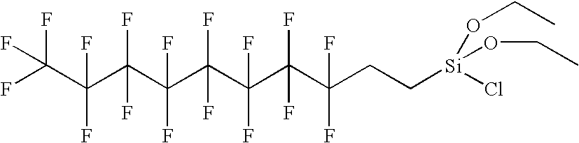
FC(F)(F)C(C(C(F)(F)C(C(C(C(F)(F)CC[Si](OCC)(OCC)Cl)(F)F)(F)F)(F)F)(F)F)(F)F
